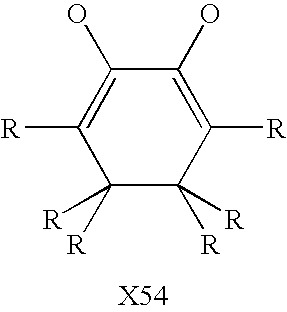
C1([R])([R])C([R])=C(O)C(O)=C([R])C1([R])[R]
